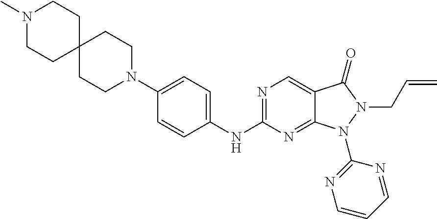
C12(CCN(C)CC1)CCN(C1=CC=C(NC3=NC=C4C(=N3)N(C3=NC=CC=N3)N(CC=C)C4=O)C=C1)CC2
